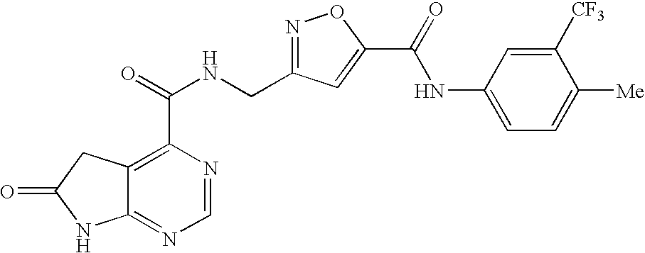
C12=NC=NC(C(NCC3=NOC(C(=O)NC4=CC=C([Me])C([CF3])=C4)=C3)=O)=C1CC(=O)N2
